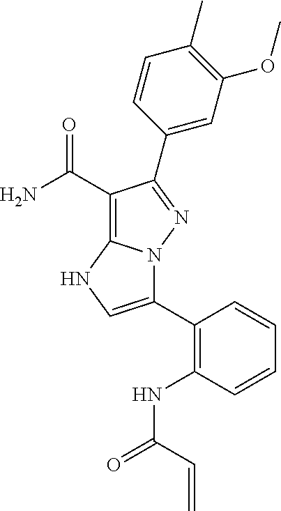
C1(C(N)=O)=C2N(N=C1C1=CC(OC)=C(C)C=C1)C(C1=C(NC(=O)C=C)C=CC=C1)=CN2
